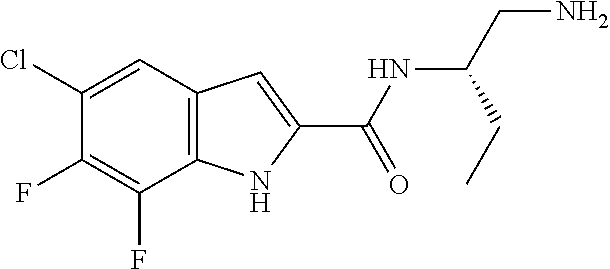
C1(Cl)=CC2=C(C(F)=C1F)NC(C(NC(CN)CC)=O)=C2
